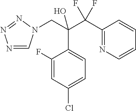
C1(F)=CC(Cl)=CC=C1C(C(C1=NC=CC=C1)(F)F)(CN1C=NN=N1)O
